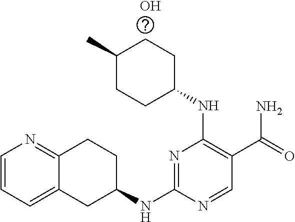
C1(C)CCC(NC2=C(C(=O)N)C=NC(NC3CCC4=NC=CC=C4C3)=N2)CC1.O
